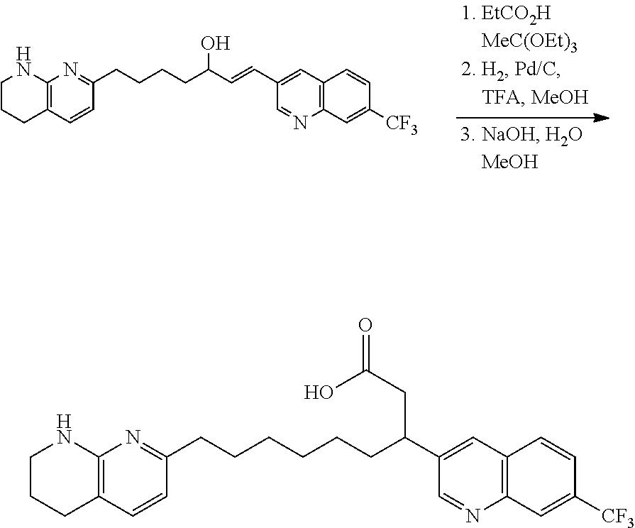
C1CCC2=C(N1)N=C(CCCCC(C=CC1=CC3=C(N=C1)C=C([CF3])C=C3)O)C=C2.C1CCC2=C(N1)N=C(CCCCCCC(C1=CC3=C(N=C1)C=C([CF3])C=C3)CC(O)=O)C=C2
